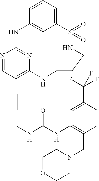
C1=CC=C2C=C1NC1=NC(=C(C#CCNC(NC3=C(CN4CCOCC4)C=CC(C(F)(F)F)=C3)=O)C=N1)NCCCNS2(=O)=O
